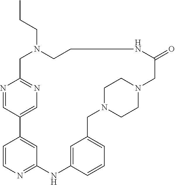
N1=CC2=CN=C1CN(CCC)CCNC(=O)CN1CCN(CC3=CC=CC(=C3)NC3=NC=CC2=C3)CC1
